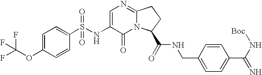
C1(S(NC2=CN=C3N(C2=O)C(C(=O)NCC2=CC=C(C(N[Boc])=N)C=C2)CC3)(=O)=O)=CC=C(OC(F)(F)F)C=C1
